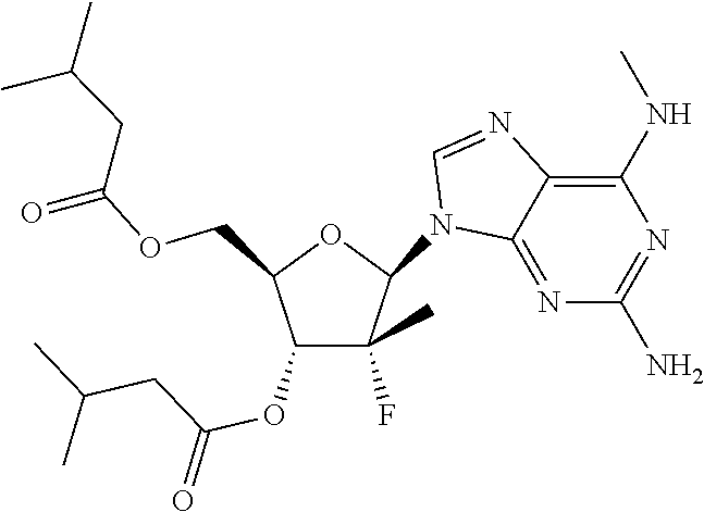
C(OCC1C(OC(CC(C)C)=O)C(C)(F)C(N2C3=NC(N)=NC(NC)=C3N=C2)O1)(=O)CC(C)C
